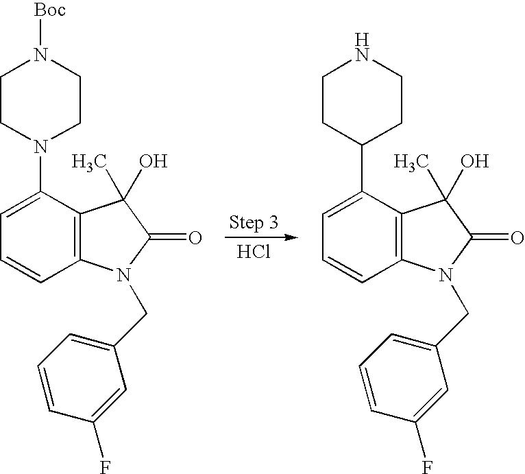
Cl.C1=C(N2CCN([Boc])CC2)C2=C(C=C1)N(CC1=CC=CC(F)=C1)C(=O)C2(O)C.C1=C(C2CCNCC2)C2=C(C=C1)N(CC1=CC=CC(F)=C1)C(=O)C2(C)O
